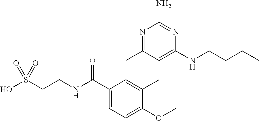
C1(NCCCC)=C(CC2=CC(C(NCCS(O)(=O)=O)=O)=CC=C2OC)C(C)=NC(N)=N1
